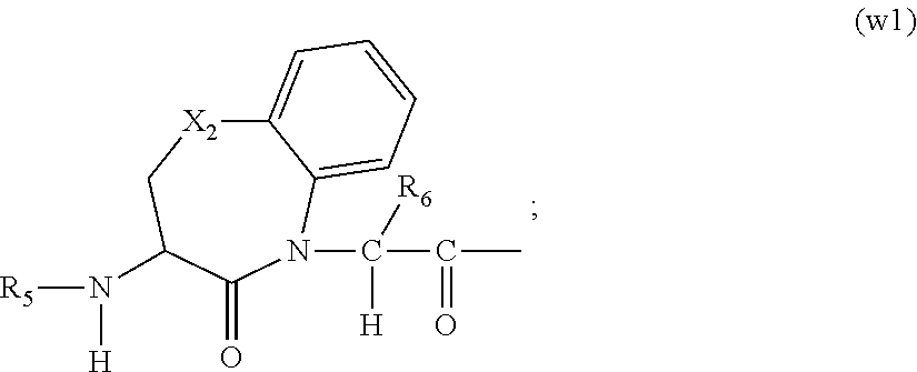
C12=CC=CC=C1N(C([R6])([H])C(=O)C)C(=O)C(N([R5])[H])C[X2]2
